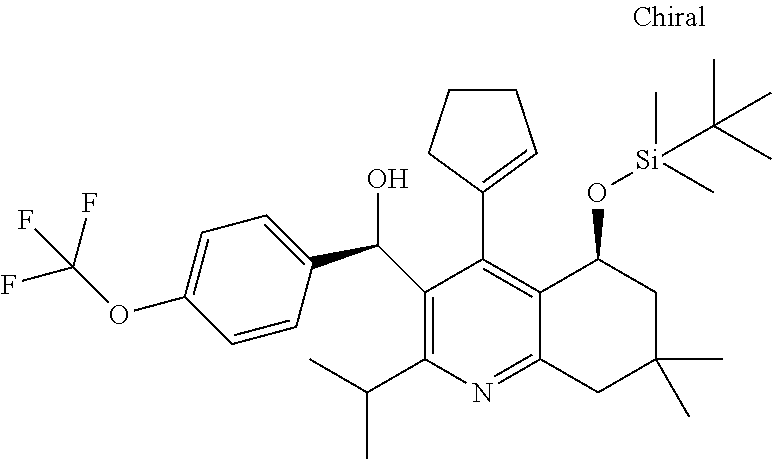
C1=C(OC(F)(F)F)C=CC(C(O)C2=C(C(C)C)N=C3C(=C2C2=CCCC2)C(O[Si](C)(C)C(C)(C)C)CC(C)(C)C3)=C1
